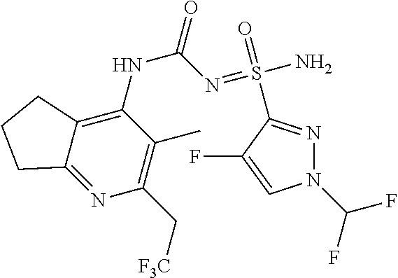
C1(NC(=O)N=S(N)(=O)C2=NN(C(F)F)C=C2F)=C2C(=NC(C[F3C])=C1C)CCC2
